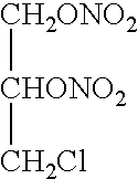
[CH2ONO2][CHONO2][CH2Cl]
